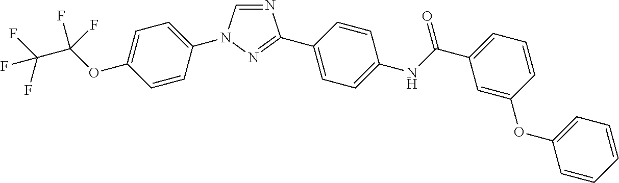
N1=CN(C2=CC=C(OC(C(F)(F)F)(F)F)C=C2)N=C1C1=CC=C(NC(C2=CC=CC(OC3=CC=CC=C3)=C2)=O)C=C1
